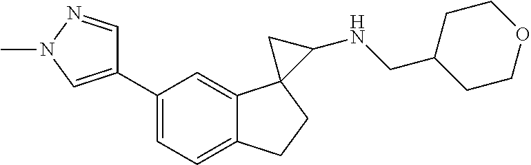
C1=C(C2=CN(C)N=C2)C=C2C(=C1)CCC21C(NCC2CCOCC2)C1
